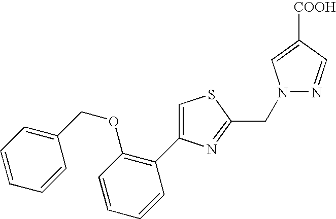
C1=C(C2=C(OCC3=CC=CC=C3)C=CC=C2)N=C(CN2N=CC([COOH])=C2)S1
